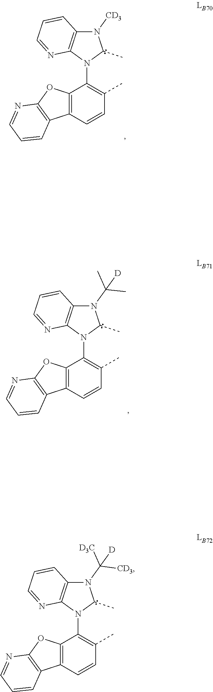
N1(C(C)(C)[D])C2=C(N(C3=C(C)C=CC4=C3OC3=C4C=CC=N3)C1C)N=CC=C2.N1([CD3])C2=C(N(C3=C(C)C=CC4=C3OC3=C4C=CC=N3)C1C)N=CC=C2.N1(C([D3C])([CD3])[D])C2=C(N(C3=C(C)C=CC4=C3OC3=C4C=CC=N3)C1C)N=CC=C2
